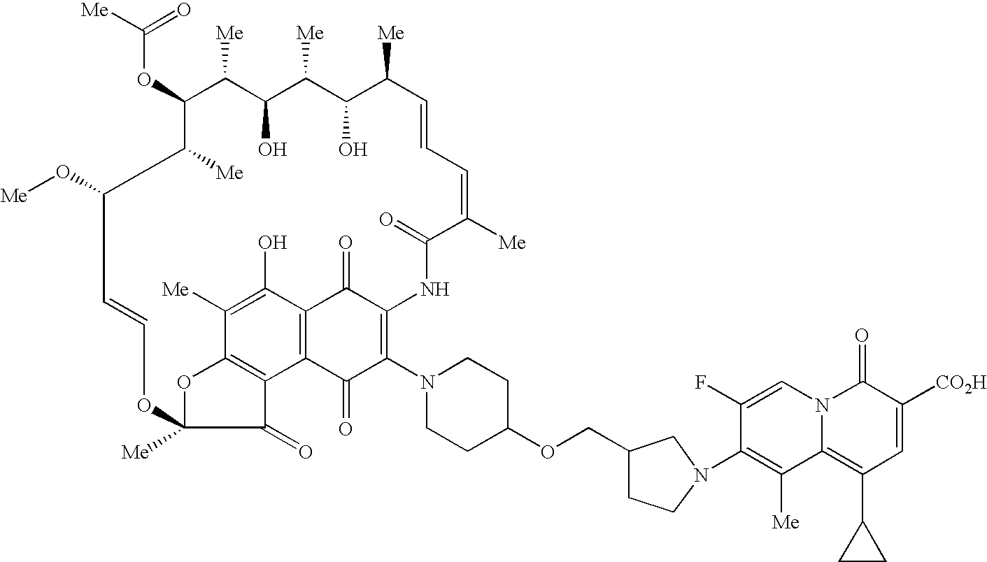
C(OC1C([Me])C(O)C([Me])C(O)C([Me])C=CC=C([Me])C(=O)NC2=C(N3CCC(OCC4CCN(C5=C([Me])C6=C(C7CC7)C=C([CO2H])C(=O)N6C=C5F)C4)CC3)C(=O)C3=C(C2=O)C(O)=C([Me])C2=C3C(=O)C([Me])(O2)OC=CC(O[Me])C1[Me])([Me])=O
